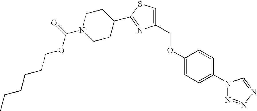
C1(OCC2=CSC(C3CCN(C(OCCCCCC)=O)CC3)=N2)=CC=C(N2N=NN=C2)C=C1
